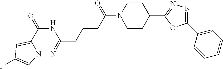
C1CN(C(CCCC2=NN3C(=CC(F)=C3)C(=O)N2)=O)CCC1C1=NN=C(C2=CC=CC=C2)O1
